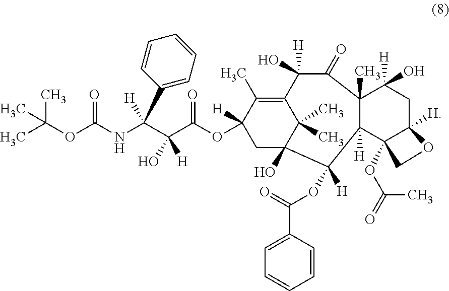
CC(OC(NC(C(C(OC1([H])CC2(O)C(C)(C)C(=C1C)C([H])(O)C(=O)C1(C)C([H])(C3(OC(=O)C)C([H])(CC1([H])O)OC3)C2([H])OC(C1=CC=CC=C1)=O)=O)(O)[H])([H])C1=CC=CC=C1)=O)(C)C
